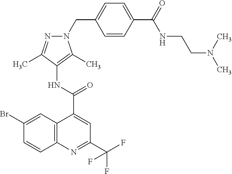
C12=C(N=C(C(F)(F)F)C=C1C(=O)NC1=C(C)N(CC3=CC=C(C(=O)NCCN(C)C)C=C3)N=C1C)C=CC(Br)=C2
